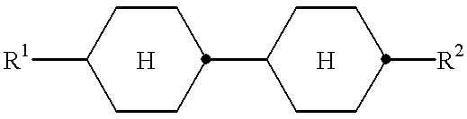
C1CC(C2CCC([R2])CC2)CCC1[R1].[H].[H]
